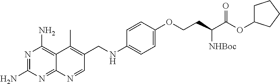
N1=C(N)N=C2C(=C1N)C(C)=C(CNC1=CC=C(OCCC([NHBoc])C(=O)OC3CCCC3)C=C1)C=N2
